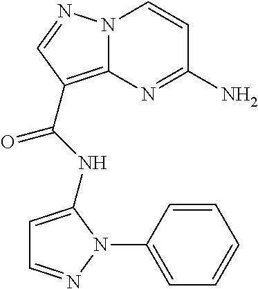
NC1=NC2=C(C(=O)NC3=CC=NN3C3=CC=CC=C3)C=NN2C=C1
